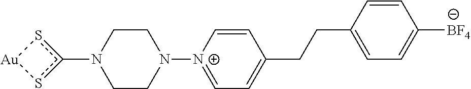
N1(c2s[Au]s2)CCN([N+]2=CC=C(CCC3=CC=C([BF4])C=C3)C=C2)CC1
